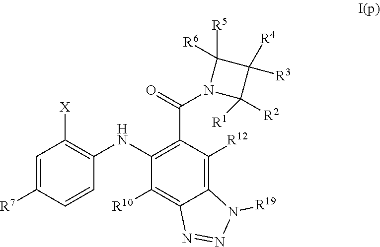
C1=C([R7])C=CC(NC2=C(C(=O)N3C([R1])([R2])C([R4])([R3])C3([R5])[R6])C([R12])=C3C(=C2[R10])N=NN3[R19])=C1[X]
